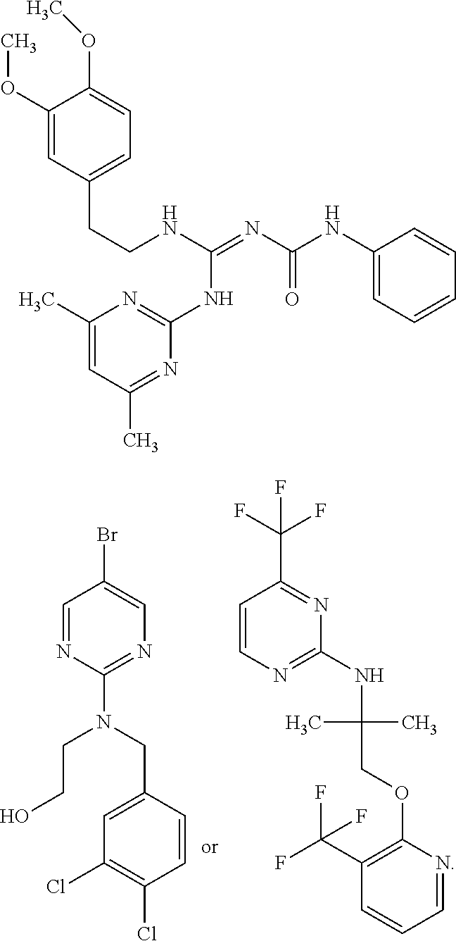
C1=NC(N(CCO)CC2=CC(Cl)=C(Cl)C=C2)=NC=C1Br.C1=CN=C(NC(COC2=C(C(F)(F)F)C=CC=N2)(C)C)N=C1C(F)(F)F.C1(OC)=CC(CCNC(=NC(NC2=CC=CC=C2)=O)NC2=NC(C)=CC(C)=N2)=CC=C1OC
